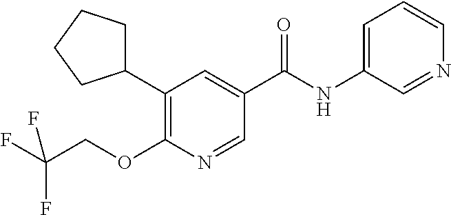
C1(C2=C(OCC(F)(F)F)N=CC(C(NC3=CC=CN=C3)=O)=C2)CCCC1
